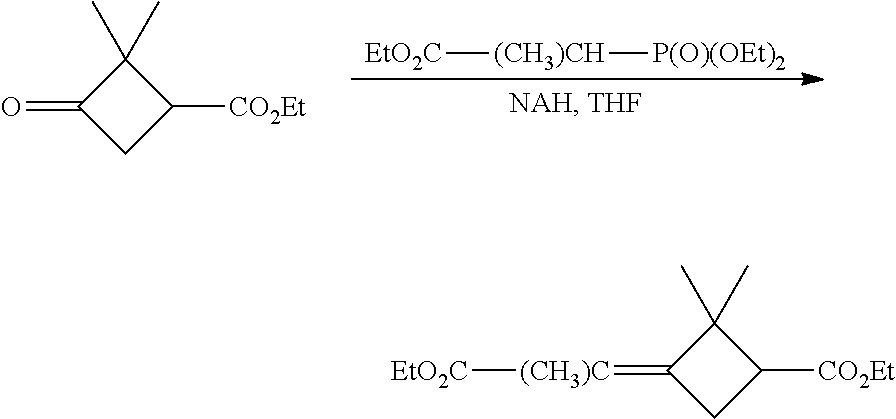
[EtO2C][(CH3)CH][P(O)(OEt)2].O=C1CC([CO2Et])C1(C)C.[(CH3)C](=C1CC([CO2Et])C1(C)C)[EtO2C]
